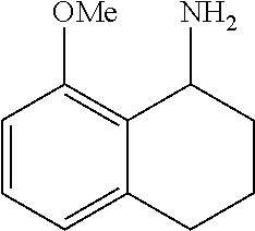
C12=C([OMe])C=CC=C1CCCC2N
